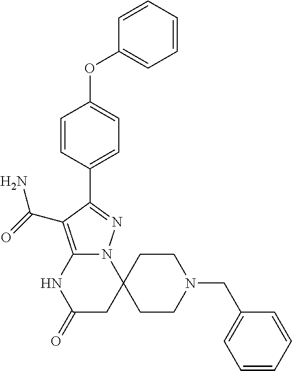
C1=CC=CC(OC2=CC=C(C3=NN4C(=C3C(=O)N)NC(=O)CC43CCN(CC4=CC=CC=C4)CC3)C=C2)=C1
